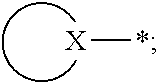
[X]*
